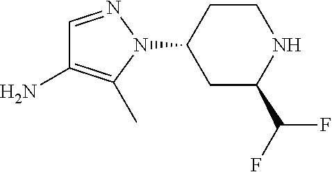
C1=NN(C2CC(C(F)F)NCC2)C(C)=C1N
